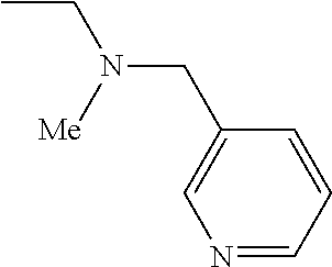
CCN(CC1=CN=CC=C1)[Me]
